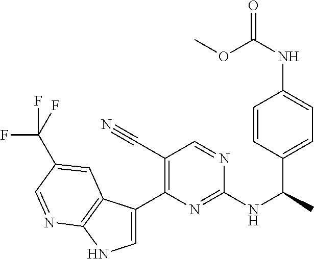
C1=C(C2=C(C#N)C=NC(NC(C)C3=CC=C(NC(=O)OC)C=C3)=N2)C2=C(N1)N=CC(C(F)(F)F)=C2
